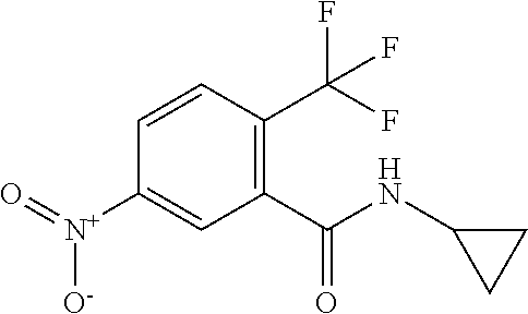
C1=CC(C(F)(F)F)=C(C(NC2CC2)=O)C=C1[N+](=O)[O-]
